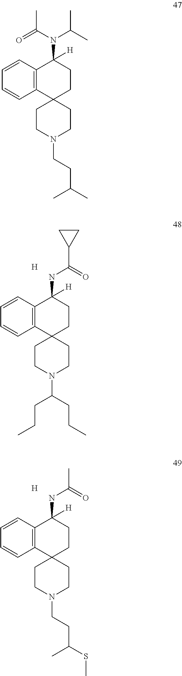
C12=C(C=CC=C1)C([H])(N(C(C)C)C(=O)C)CCC21CCN(CCC(C)C)CC1.C12=C(C=CC=C1)C([H])(NC(C1CC1)=O)CCC21CCN(C(CCC)CCC)CC1.[H].[H].C12=C(C=CC=C1)C([H])(NC(C)=O)CCC21CCN(CCC(SC)C)CC1
